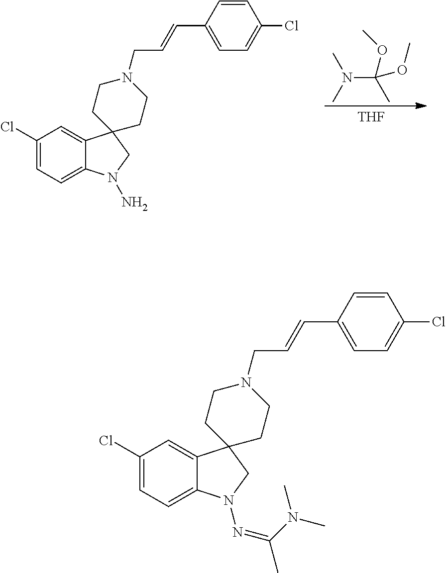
C1(C=CCN2CCC3(CC2)C2=CC(Cl)=CC=C2N(N=C(N(C)C)C)C3)=CC=C(Cl)C=C1.C1(C=CCN2CCC3(CC2)C2=CC(Cl)=CC=C2N(N)C3)=CC=C(Cl)C=C1.[THF].N(C(OC)(C)OC)(C)C
